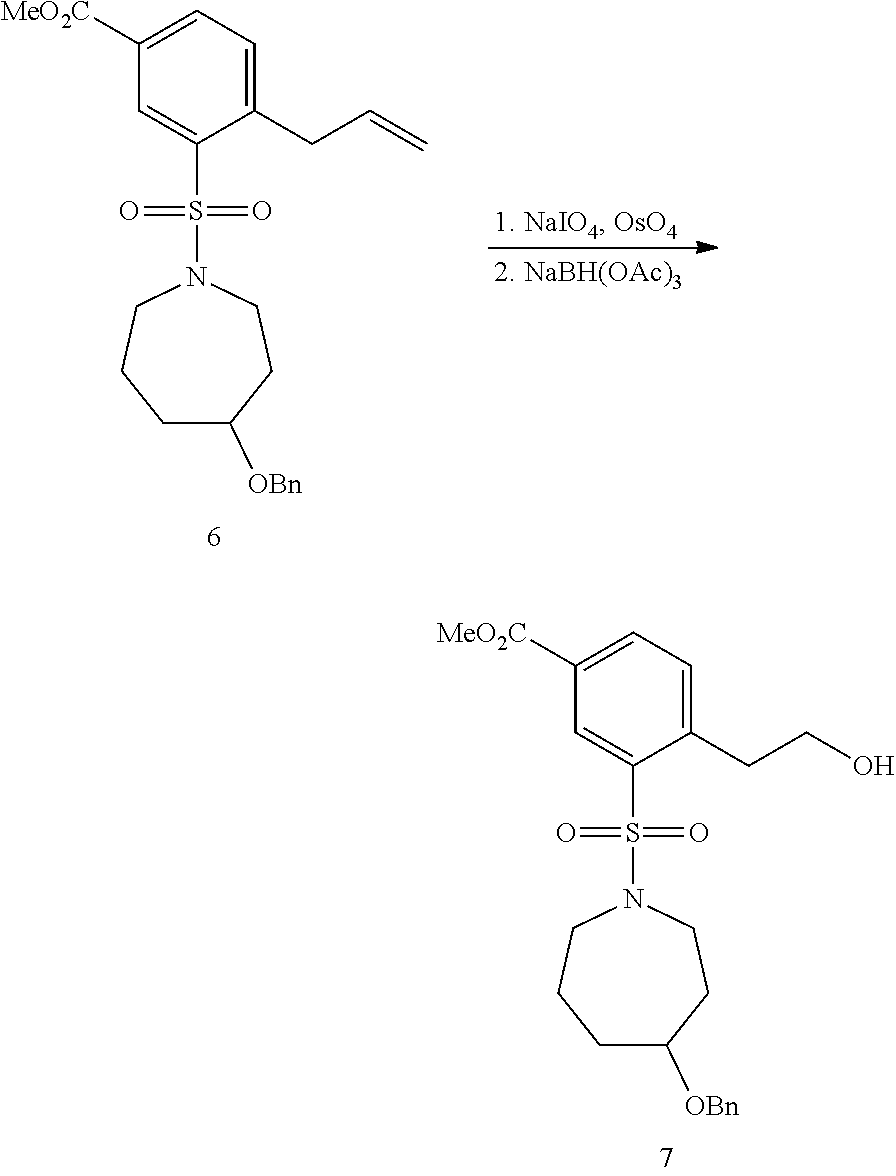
C1([MeO2C])=CC=C(CC=C)C(S(N2CCCC([OBn])CC2)(=O)=O)=C1.C1([MeO2C])=CC=C(CCO)C(S(N2CCCC([OBn])CC2)(=O)=O)=C1
